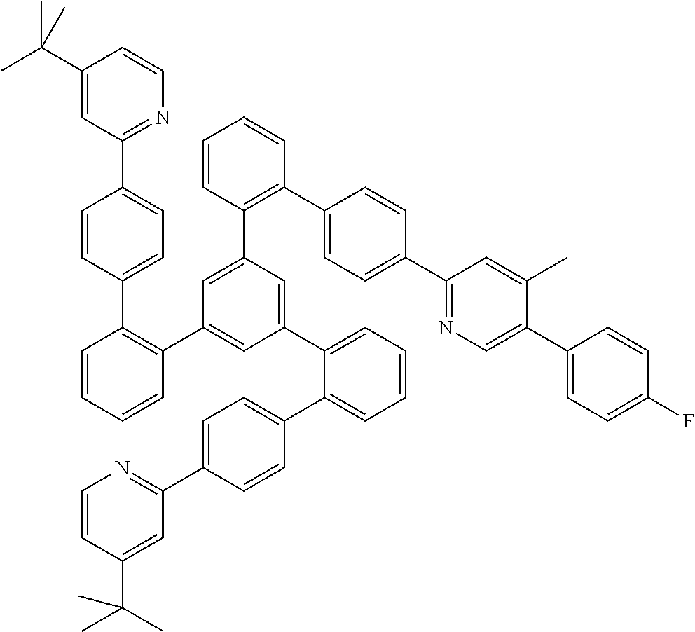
C1(C(C)(C)C)=CC(C2=CC=C(C3=C(C4=CC(C5=CC=CC=C5C5=CC=C(C6=NC=CC(C(C)(C)C)=C6)C=C5)=CC(C5=C(C6=CC=C(C7=NC=C(C8=CC=C(F)C=C8)C(C)=C7)C=C6)C=CC=C5)=C4)C=CC=C3)C=C2)=NC=C1
